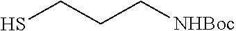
SCCC[NHBoc]
